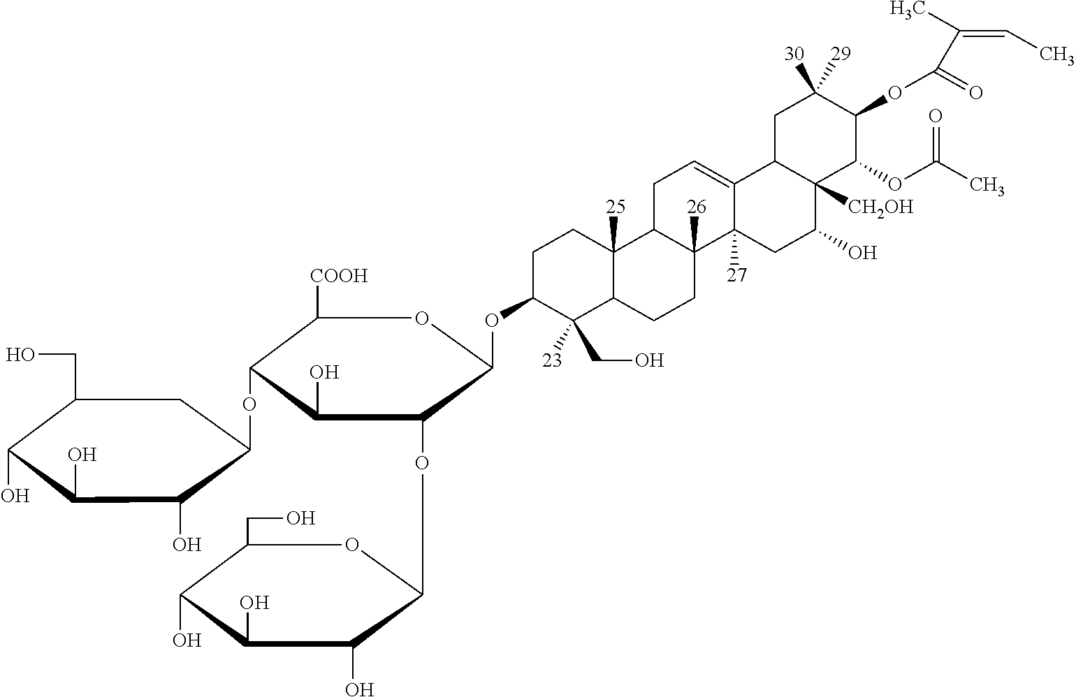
C1C(OC2C(OC3C(O)C(O)C(O)C(CO)O3)C(O)C(OC3C(O)C(O)C(O)C(CO)C3)C([COOH])O2)C([23])(CO)C2C([25])(C1)C1C([26])(CC2)C2([27])C(=CC1)C1C([CH2OH])(C(O)C2)C(OC(C)=O)C(OC(C(C)=CC)=O)C([30])([29])C1
